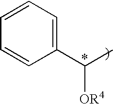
C1(C([OR4])C)=CC=CC=C1
